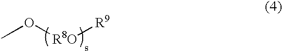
CO[R8O][R9]
